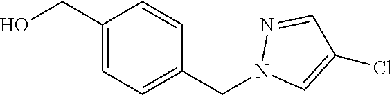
OCC1=CC=C(CN2C=C(Cl)C=N2)C=C1
